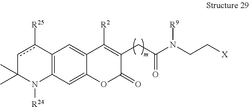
C12=CC3=C(C=C1OC(=O)C(CC(N(CC[X])[R9])=O)=C2[R2])N([R24])C(C)(C)cc3[R25]
